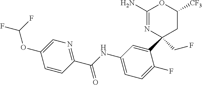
C1(N)=NC(C2=CC(NC(C3=NC=C(OC(F)F)C=C3)=O)=CC=C2F)(CF)CC([CF3])O1
